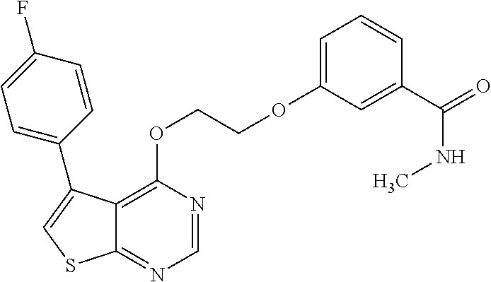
C12=C(OCCOC3=CC=CC(C(NC)=O)=C3)N=CN=C1SC=C2C1=CC=C(F)C=C1
